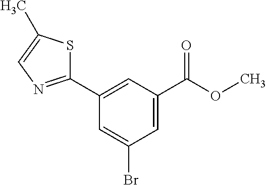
C1=C(C(OC)=O)C=C(C2=NC=C(C)S2)C=C1Br
